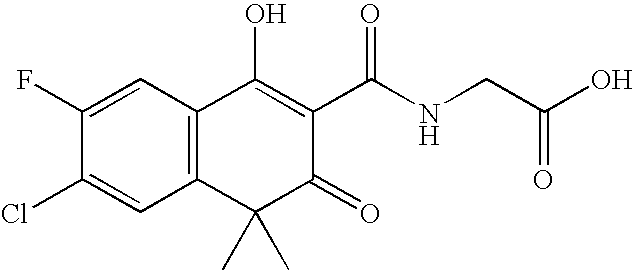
C1=C(F)C(Cl)=CC2=C1C(O)=C(C(NCC(O)=O)=O)C(=O)C2(C)C
